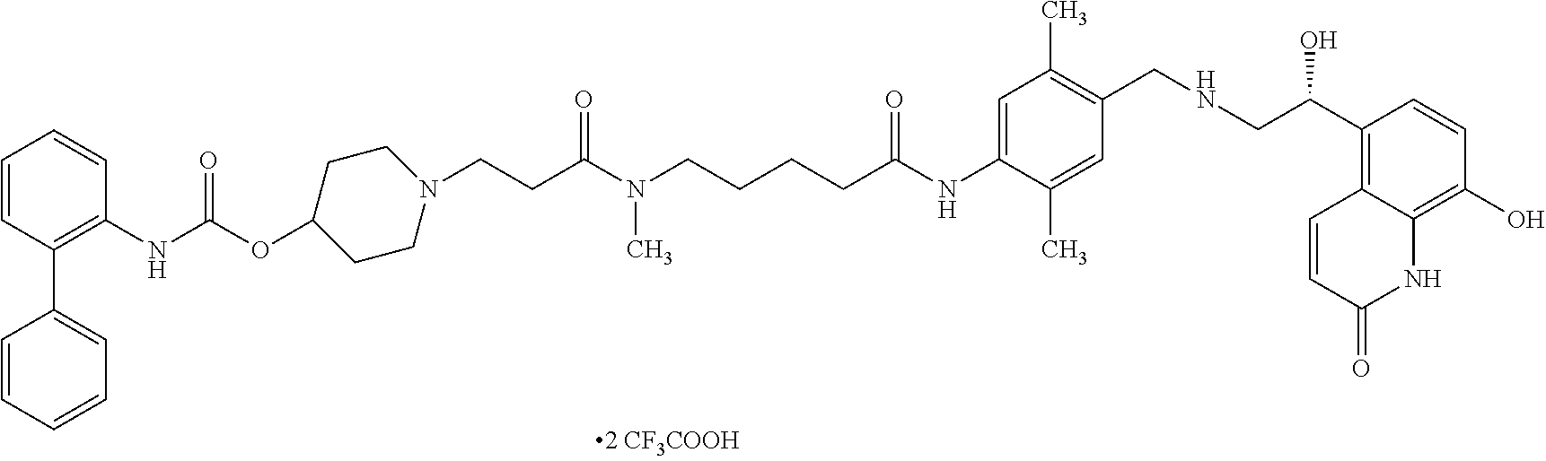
C1=CC(C2=CC=CC=C2)=C(NC(OC2CCN(CCC(N(CCCCC(NC3=CC(C)=C(CNCC(C4=C5C(=C(O)C=C4)NC(=O)C=C5)O)C=C3C)=O)C)=O)CC2)=O)C=C1
